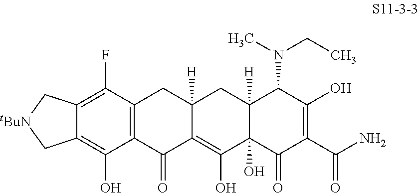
C12=C(F)C3=C(C(O)=C1C[tBuN]C2)C(=O)C1=C(O)C2(O)C([H])(CC1([H])C3)C(N(CC)C)C(O)=C(C(N)=O)C2=O
